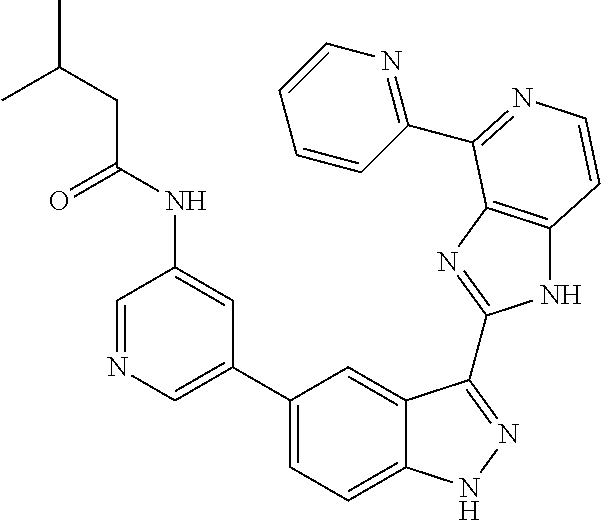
C1(C2=CN=CC(NC(=O)CC(C)C)=C2)=CC=C2C(=C1)C(C1=NC3=C(N1)C=CN=C3C1=NC=CC=C1)=NN2
